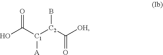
O=C([C1]([C2](C([OH])=O)B)[A])O
